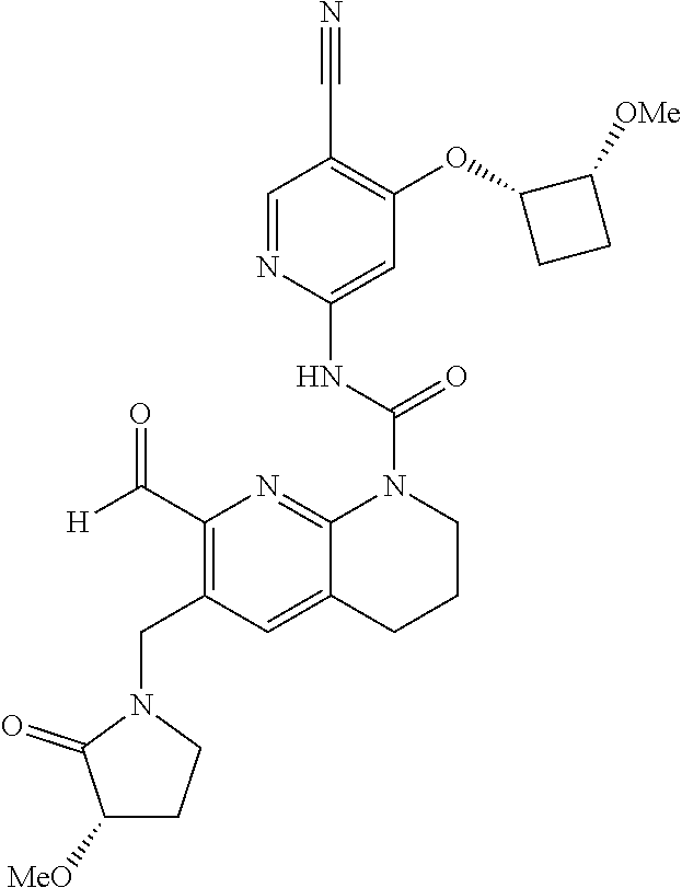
C1(C#N)=C(OC2C([OMe])CC2)C=C(NC(=O)N2CCCC3=CC(CN4C(=O)C([MeO])CC4)=C(C([H])=O)N=C23)N=C1
